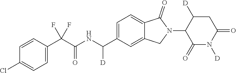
C1=CC(C(C(NC(C2=CC=C3C(=C2)CN(C2C(=O)N([D])C(=O)CC2[D])C3=O)[D])=O)(F)F)=CC=C1Cl
